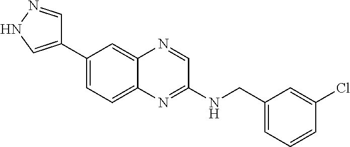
C1(C2=CNN=C2)=CC=C2C(=C1)N=CC(NCC1=CC=CC(Cl)=C1)=N2
